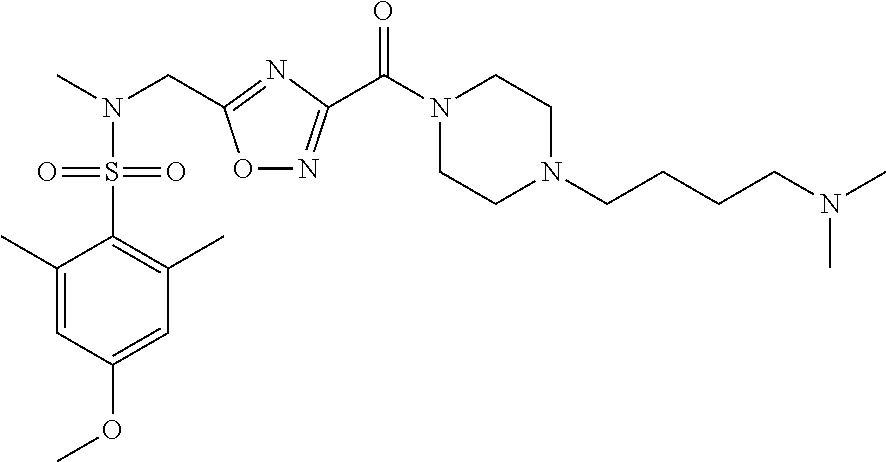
C1(C)=CC(OC)=CC(C)=C1S(N(C)CC1=NC(C(N2CCN(CCCCN(C)C)CC2)=O)=NO1)(=O)=O
